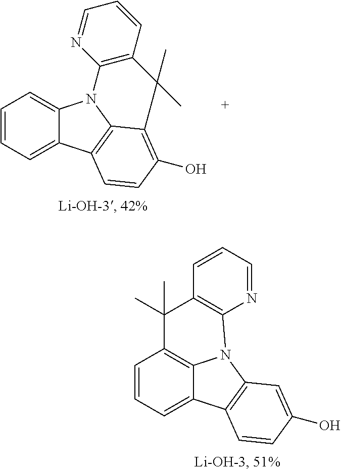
C1=CC=C2C(=C1)N1C3=C2C=CC(O)=C3C(C)(C)C2=C1N=CC=C2.C1=CC=C2C3=C1C(C)(C)C1=C(N3C3=C2C=CC(O)=C3)N=CC=C1
